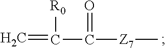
C=C([R0])C(=O)[Z7]C
